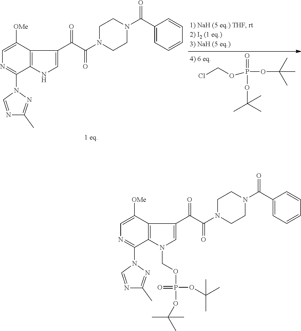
C1=C([OMe])C2=C(C(N3C=NC(C)=N3)=N1)N(COP(OC(C)(C)C)(=O)OC(C)(C)C)C=C2C(C(N1CCN(C(=O)C2=CC=CC=C2)CC1)=O)=O.C1=C([OMe])C2=C(C(N3C=NC(C)=N3)=N1)NC=C2C(C(N1CCN(C(=O)C2=CC=CC=C2)CC1)=O)=O.ClCOP(OC(C)(C)C)(=O)OC(C)(C)C
